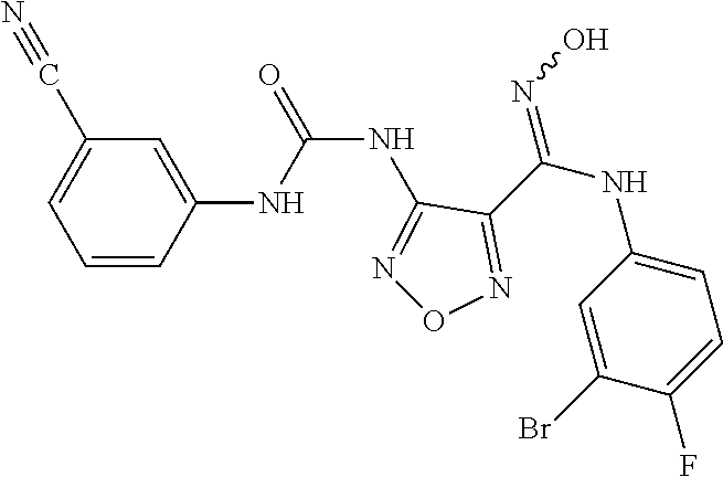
C(NC1=NON=C1C(NC1=CC=C(F)C(Br)=C1)=NO)(=O)NC1=CC(C#N)=CC=C1
